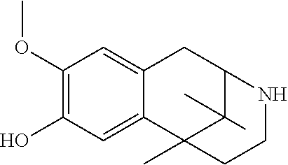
C1(OC)=C(O)C=C2C(=C1)CC1C(C)(C)C2(C)CCN1
